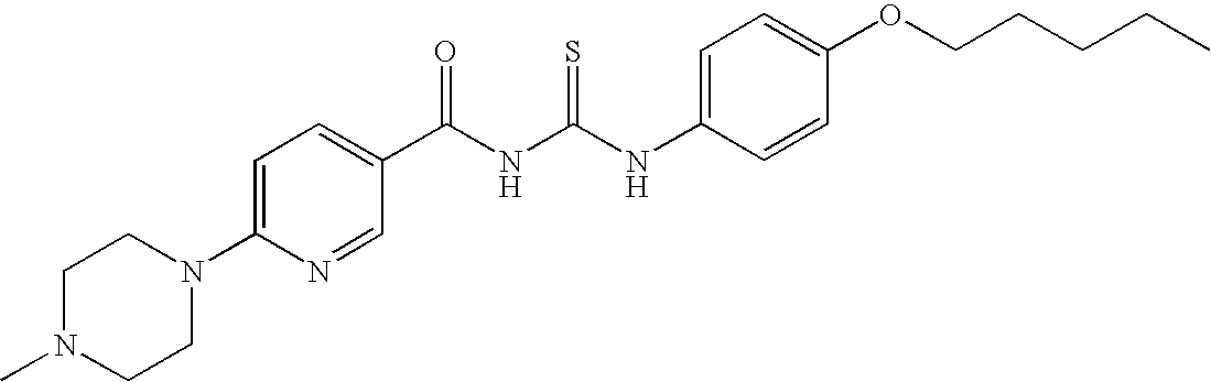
N(C(NC(=O)C1=CC=C(N2CCN(C)CC2)N=C1)=S)C1=CC=C(OCCCCC)C=C1
